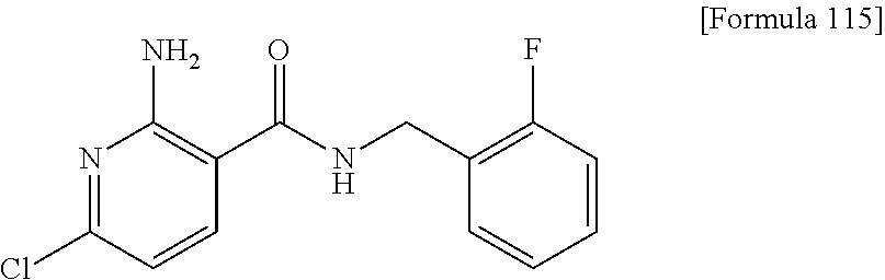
N1=C(Cl)C=CC(C(NCC2=C(F)C=CC=C2)=O)=C1N
